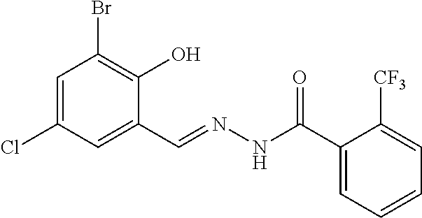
C1=C(Cl)C=C(C=NNC(C2=CC=CC=C2[CF3])=O)C(O)=C1Br
